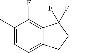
CC1CC2=CC=C(C)C(F)=C2C1(F)F
